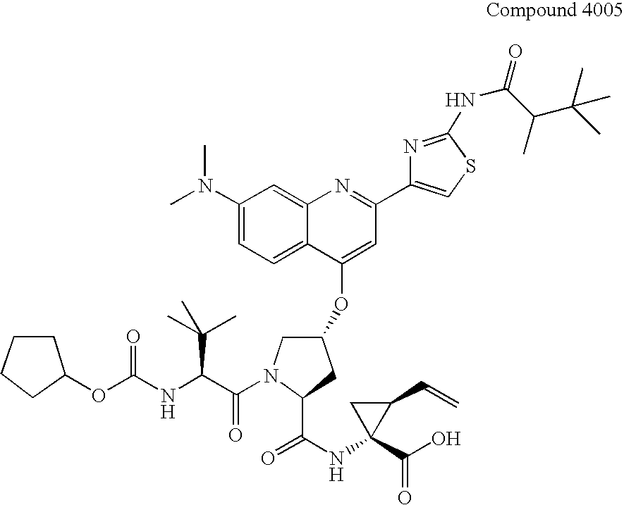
C1(N(C)C)=CC=C2C(=C1)N=C(C1=CSC(NC(=O)C(C)C(C)(C)C)=N1)C=C2OC1CN(C(=O)C(C(C)(C)C)NC(OC2CCCC2)=O)C(C(=O)NC2(C(=O)O)C(C=C)C2)C1
